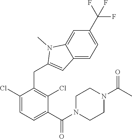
C1(Cl)=CC=C(C(=O)N2CCN(C(C)=O)CC2)C(Cl)=C1CC1=CC2=CC=C(C(F)(F)F)C=C2N1C
